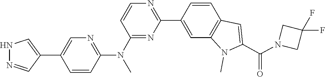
N1N=CC(C2=CN=C(N(C)C3=NC(C4=CC5=C(C=C4)C=C(C(N4CC(F)(F)C4)=O)N5C)=NC=C3)C=C2)=C1
